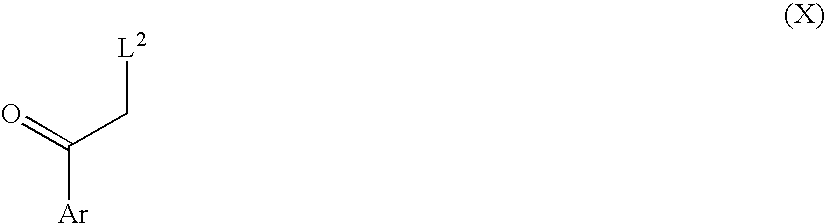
C(C[L2])(=O)[Ar]
